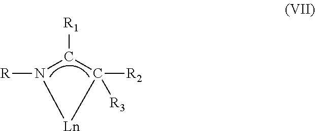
N1([R])C([R1])C([R2])([R3])[Ln]1
